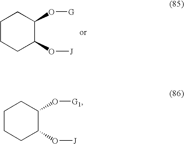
C1CCC(O[J])C(O[G])C1.C1CCC(O[J])C(O[G1])C1
